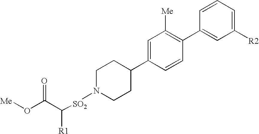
O(C(=O)C([SO2]N1CCC(C2=CC([Me])=C(C3=CC([R2])=CC=C3)C=C2)CC1)[R1])[Me]
